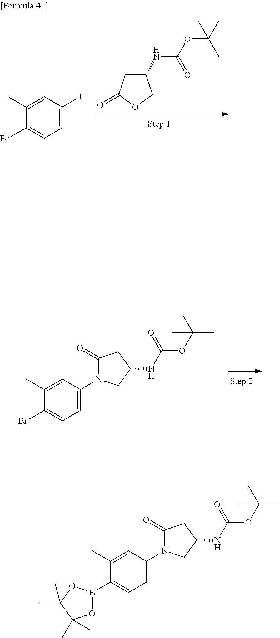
C1=C(C)C(Br)=CC=C1I.C1(NC(OC(C)(C)C)=O)CC(=O)OC1.C1=C(C)C(Br)=CC=C1N1C(=O)CC(NC(OC(C)(C)C)=O)C1.C1=C(C)C(B2OC(C)(C)C(C)(C)O2)=CC=C1N1C(=O)CC(NC(OC(C)(C)C)=O)C1
